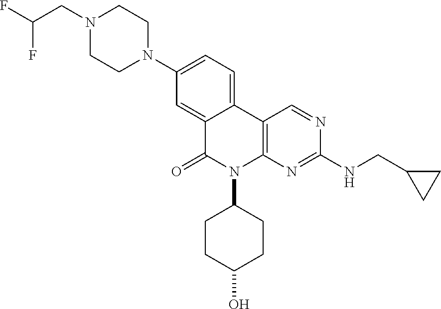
N1(CC(F)F)CCN(C2=CC=C3C(=C2)C(=O)N(C2CCC(O)CC2)C2=C3C=NC(NCC3CC3)=N2)CC1
